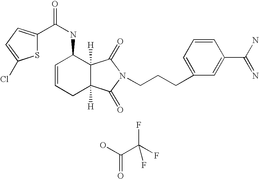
C1(C(NC2C=CCC3([H])C2([H])C(=O)N(CCCC2=CC=CC(C(N)=N)=C2)C3=O)=O)=CC=C(Cl)S1.O=C(O)C(F)(F)F
